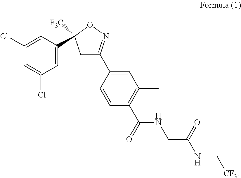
C1C(C2=CC(C)=C(C(=O)NCC(NC[CF3])=O)C=C2)=NOC1([F3C])C1=CC(Cl)=CC(Cl)=C1
